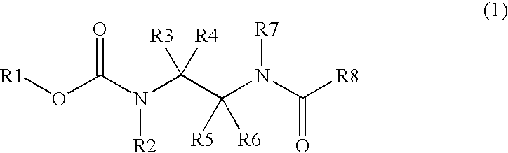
[R1]OC(N(C(C(N([R7])C([R8])=O)([R5])[R6])([R3])[R4])[R2])=O
